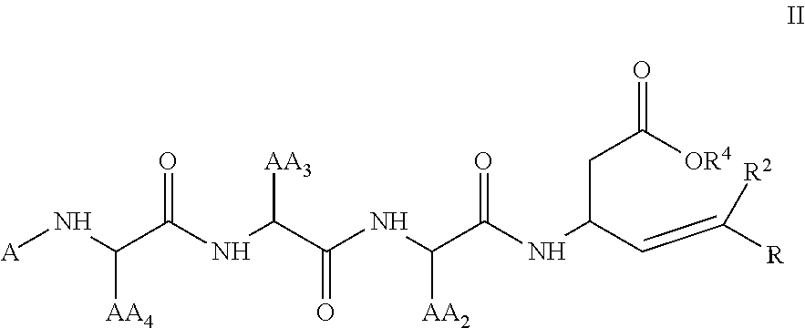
N(C([AA4])C(=O)NC([AA3])C(=O)NC([AA2])C(=O)NC(C=C([R2])[R1])CC(=O)[OR4])[A]
